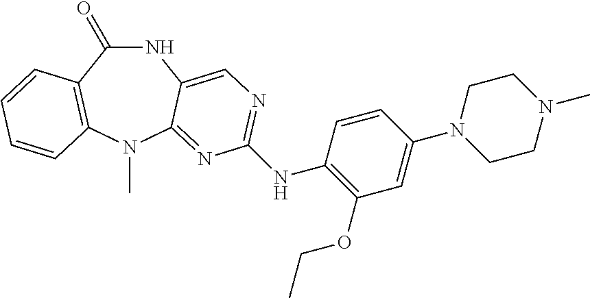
N1C(=O)C2=C(N(C)C3=NC(NC4=C(OCC)C=C(N5CCN(C)CC5)C=C4)=NC=C13)C=CC=C2
